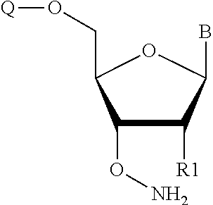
C1(ON)C([R1])C(B)OC1CO[Q]
